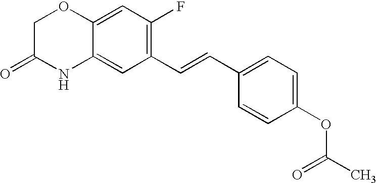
C12=CC(F)=C(C=CC3=CC=C(OC(C)=O)C=C3)C=C1NC(=O)CO2
